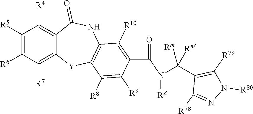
C12=C([R7])C([R6])=C([R5])C([R4])=C1C(=O)NC1=C([Y]2)C([R8])=C([R9])C(C(N(C(C2=C([R79])N([R80])N=C2[R78])([Rm])[Rm])[RZ])=O)=C1[R10]
